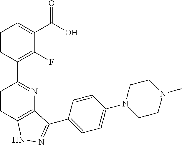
C1=CC2=C(N=C1C1=C(F)C(C(O)=O)=CC=C1)C(C1=CC=C(N3CCN(C)CC3)C=C1)=NN2
